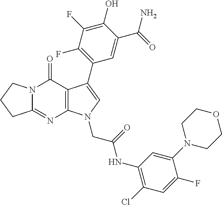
C12=NC3=C(C(=O)N1CCC2)C(C1=C(F)C(F)=C(O)C(C(=O)N)=C1)=CN3CC(=O)NC1=C(Cl)C=C(F)C(N2CCOCC2)=C1
